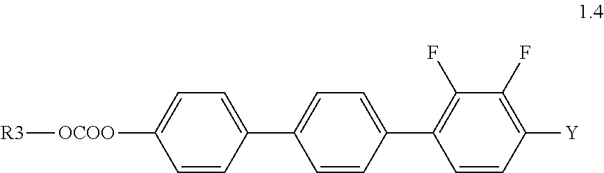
C1=CC(C2=C(F)C(F)=C([Y])C=C2)=CC=C1C1=CC=C([OCOO][R3])C=C1
